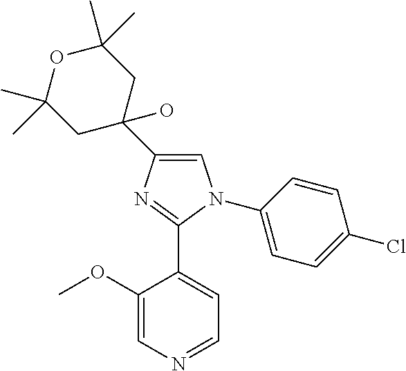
C1(C2(O)CC(C)(C)OC(C)(C)C2)=CN(C2=CC=C(Cl)C=C2)C(C2=CC=NC=C2OC)=N1
